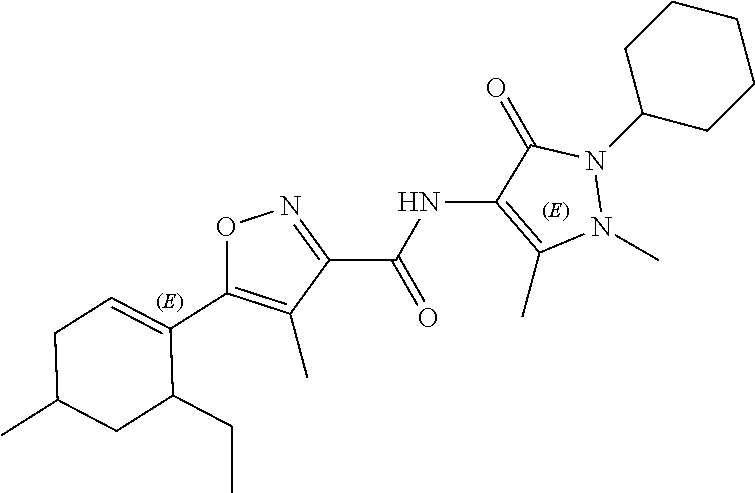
N(C1=C(C)N(C)N(C2CCCCC2)C1=O)C(=O)C1=NOC(C2=CCC(C)CC2CC)=C1C
